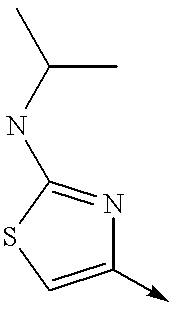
C1(->C)=CSC(NC(C)C)=N1
